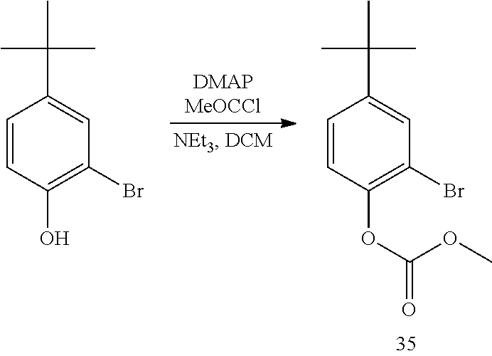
C1=CC(OC(=O)OC)=C(Br)C=C1C(C)(C)C.C1=CC(O)=C(Br)C=C1C(C)(C)C
